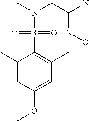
C1=C(OC)C=C(C)C(S(=O)(=O)N(CC(N)=NO)C)=C1C
